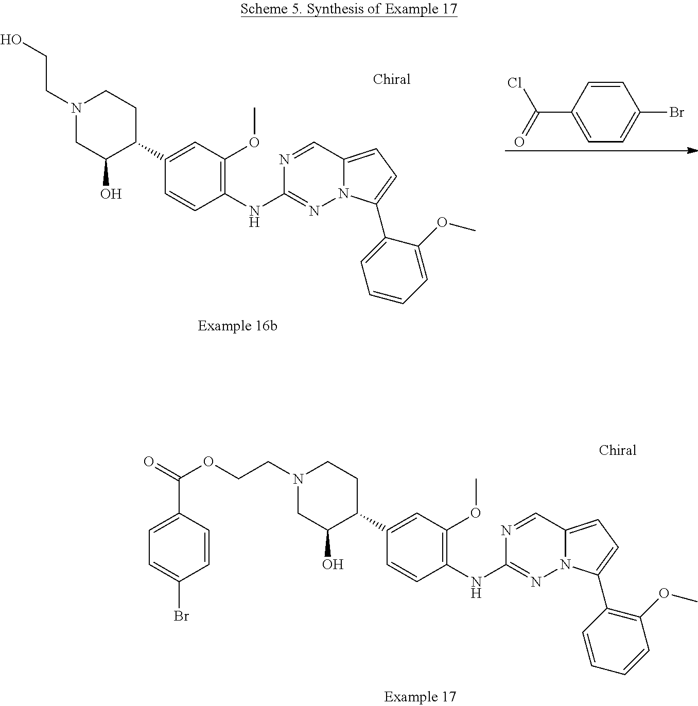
N1(CCOC(=O)C2=CC=C(Br)C=C2)CC(O)C(C2=CC(OC)=C(NC3=NN4C(=CC=C4C4=C(OC)C=CC=C4)C=N3)C=C2)CC1.N1(CCO)CC(O)C(C2=CC(OC)=C(NC3=NN4C(=CC=C4C4=CC=CC=C4OC)C=N3)C=C2)CC1.C1=CC(C(=O)Cl)=CC=C1Br
